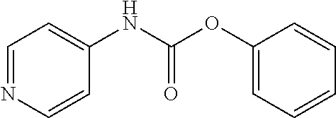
C1=NC=CC(NC(=O)OC2=CC=CC=C2)=C1
